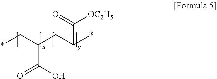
*CC(CC(*)C(=O)[OC2H5])C(O)=O
